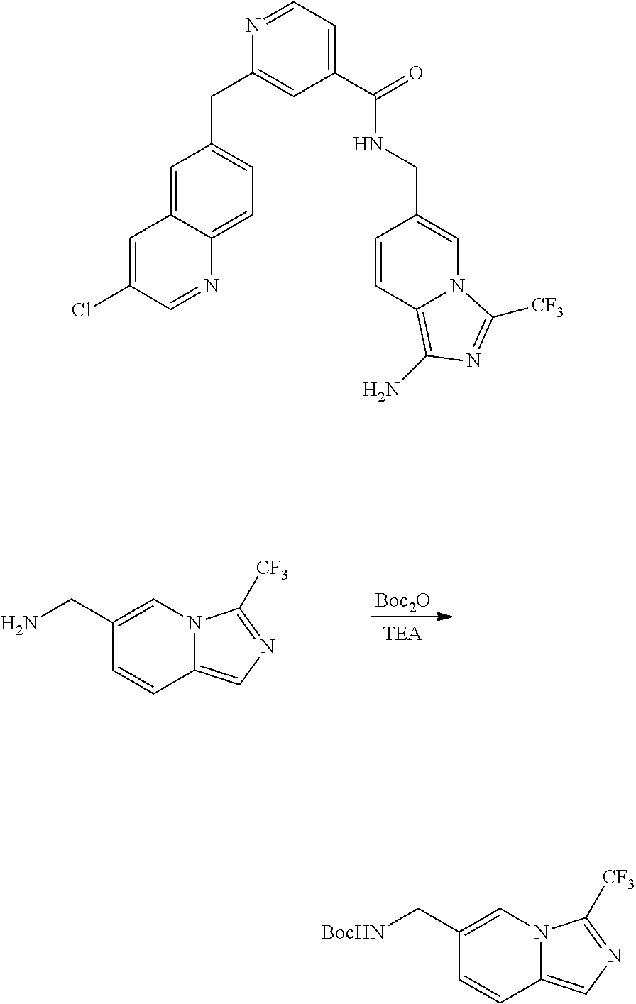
C1(C[BocHN])=CN2C(=CN=C2[CF3])C=C1.C1(CN)=CN2C(=CN=C2[CF3])C=C1.[Boc2O].C1=C2C(=CC=C1CC1=CC(C(NCC3=CN4C(=C(N)N=C4[CF3])C=C3)=O)=CC=N1)N=CC(Cl)=C2
